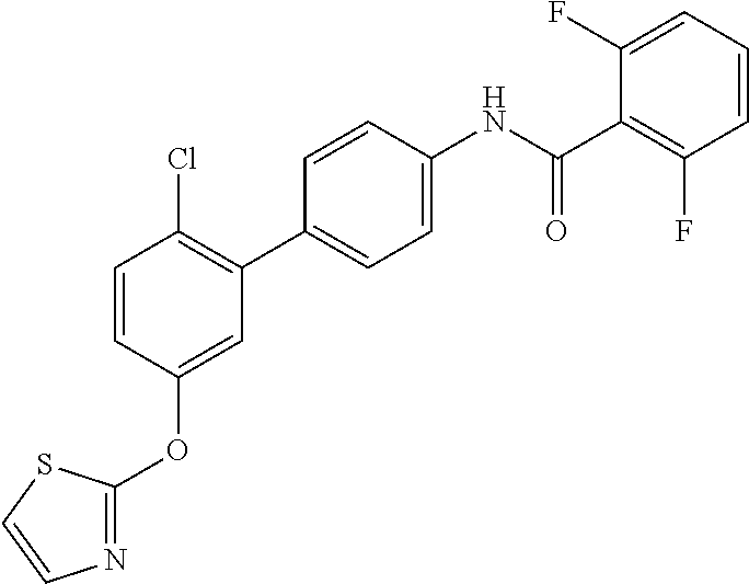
C1=CC(OC2=NC=CS2)=CC(C2=CC=C(NC(C3=C(F)C=CC=C3F)=O)C=C2)=C1Cl
